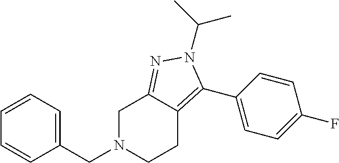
C1=CC=C(CN2CCC3=C(C4=CC=C(F)C=C4)N(C(C)C)N=C3C2)C=C1
